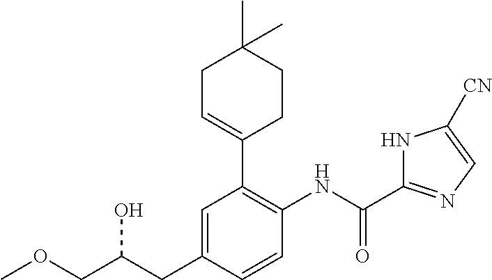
C1=C(CC(COC)O)C=CC(NC(=O)C2=NC=C([CN])N2)=C1C1=CCC(C)(C)CC1
